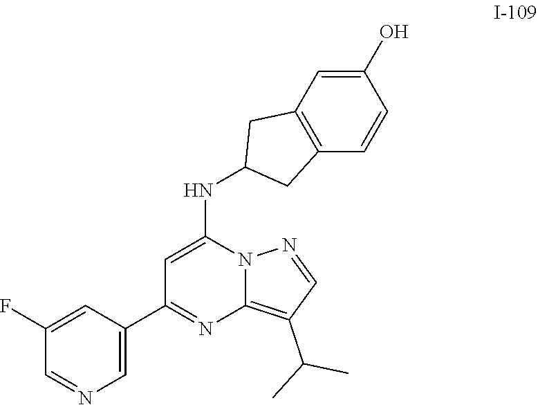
C1=C(NC2CC3=C(C2)C=C(O)C=C3)N2C(=C(C(C)C)C=N2)N=C1C1=CN=CC(F)=C1
